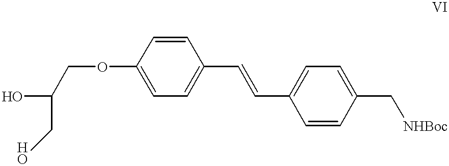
C1(OCC(O)CO)=CC=C(C=CC2=CC=C(C[NHBoc])C=C2)C=C1
